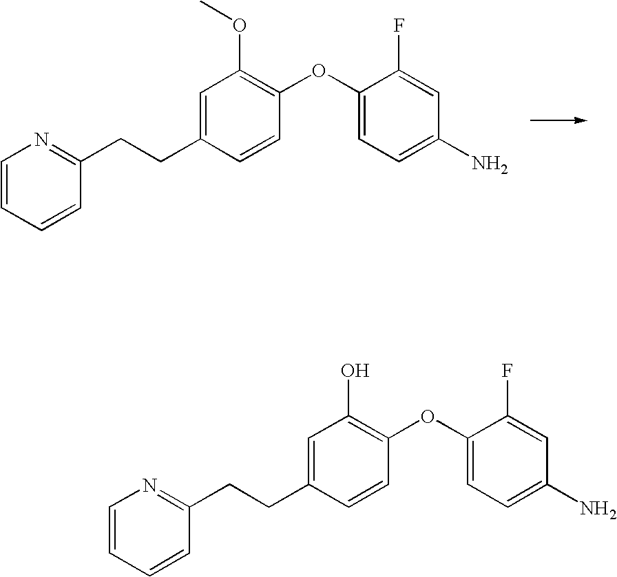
C(C1=CC(OC)=C(OC2=CC=C(N)C=C2F)C=C1)CC1=NC=CC=C1.C(C1=CC(O)=C(OC2=CC=C(N)C=C2F)C=C1)CC1=NC=CC=C1
